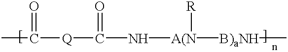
C([Q]C(N[A(N]([B)aNH]C)[R])=O)(C)=O
